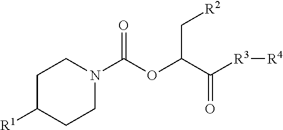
C1C([R1])CCN(C(OC(C[R2])C([R3][R4])=O)=O)C1
